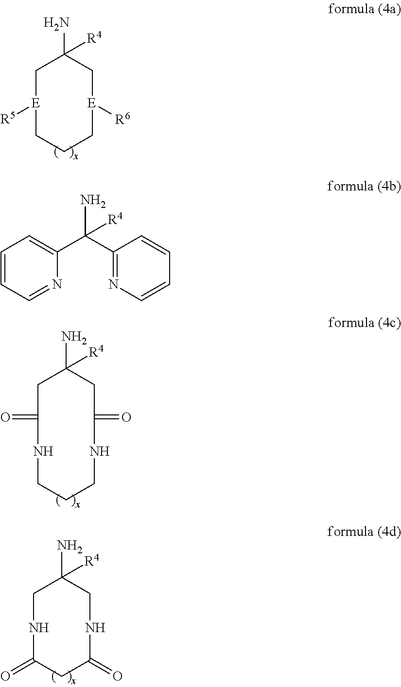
C1CC[E]([R6])CC(N)([R4])C[E]1[R5].C1CCNC(=O)CC(N)([R4])CC(=O)N1.C1(=O)CC(=O)NCC(N)([R4])CN1.C1(C(C2=CC=CC=N2)(N)[R4])=NC=CC=C1
